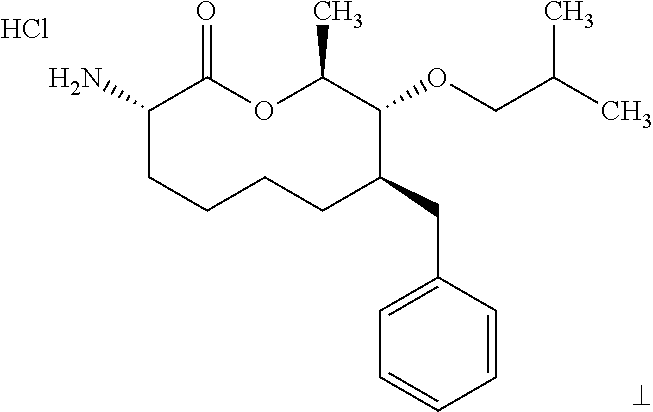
Cl.NC1CCCCC(CC2=CC=CC=C2)C(OCC(C)C)C(C)OC1=O
